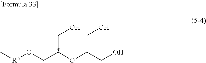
C[R5]OCC(OC(CO)CO)CO
